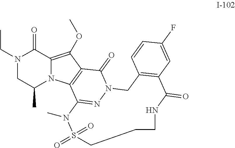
N1(CC)CC(C)N2C(=C(OC)C3=C2C2=NN(C3=O)CC3=C(C=C(F)C=C3)C(=O)NCCCS(=O)(=O)N2C)C1=O
